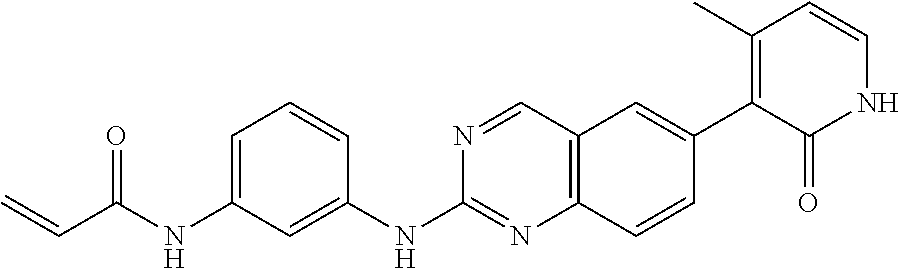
C1=C(NC(C=C)=O)C=C(NC2=NC3=C(C=N2)C=C(C2=C(C)C=CNC2=O)C=C3)C=C1
